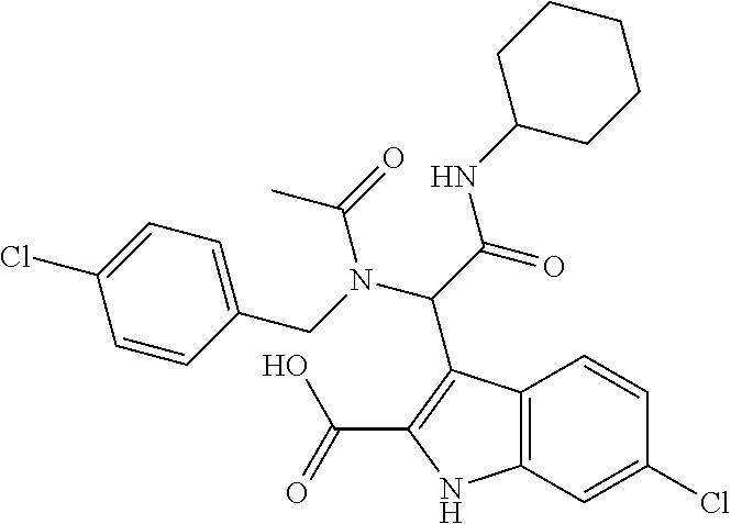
C12=C(NC(C(=O)O)=C1C(C(NC1CCCCC1)=O)N(C(C)=O)CC1=CC=C(Cl)C=C1)C=C(Cl)C=C2
